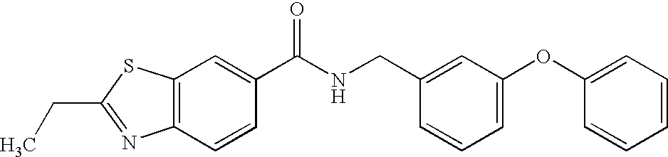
C12=C(C=C(C(NCC3=CC(OC4=CC=CC=C4)=CC=C3)=O)C=C1)SC(CC)=N2
